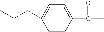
CC(=O)C1=CC=C(CCC)C=C1
